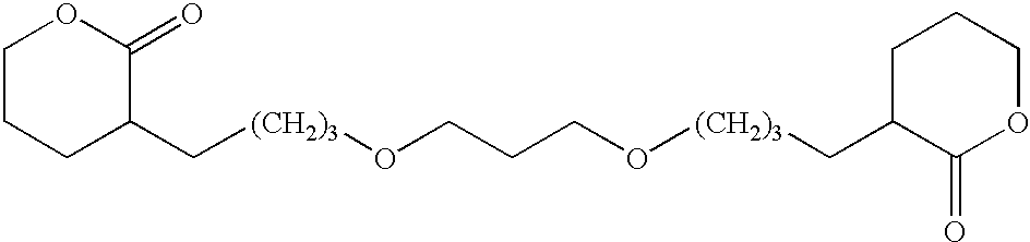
C1CCC(C[(CH2)3]OCCCO[(CH2)3]CC2C(=O)OCCC2)C(=O)O1
